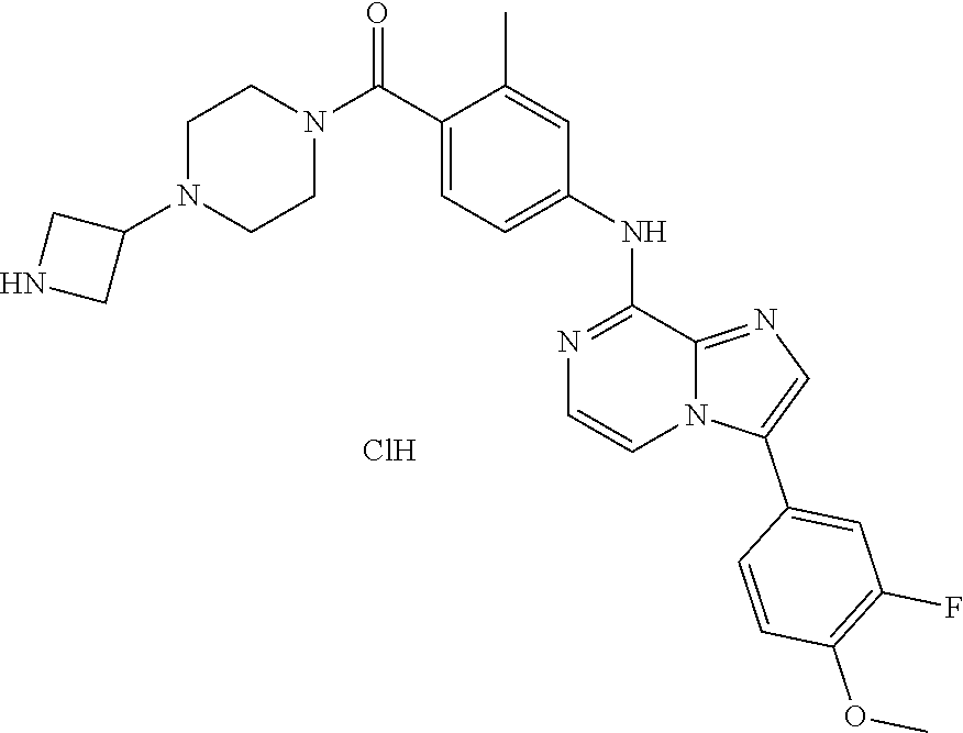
C12=NC=C(C3=CC(F)=C(OC)C=C3)N1C=CN=C2NC1=CC=C(C(N2CCN(C3CNC3)CC2)=O)C(C)=C1.Cl
